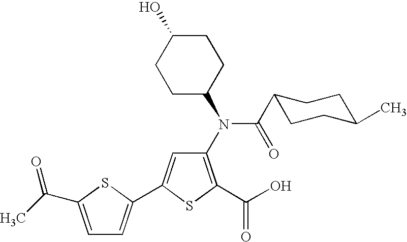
C1(N(C2CCC(O)CC2)C(C2CCC(C)CC2)=O)=C(C(O)=O)SC(C2=CC=C(C(C)=O)S2)=C1
